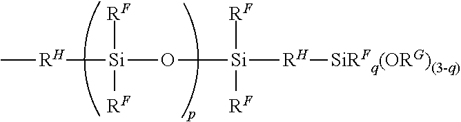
C[RH][Si]([RF])([RF])O[Si]([RF])([RF])[RH][SiRFq(ORG)(3-q)]
